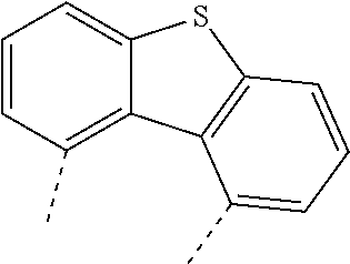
C1=CC(C)=C2C(=C1)SC1=C2C(C)=CC=C1
